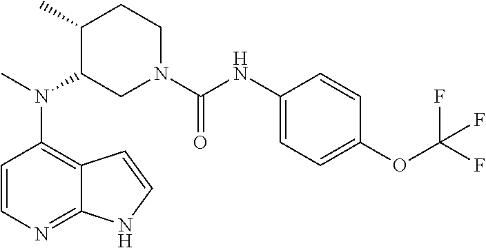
C12=C(N(C)C3CN(C(=O)NC4=CC=C(OC(F)(F)F)C=C4)CCC3C)C=CN=C1NC=C2
